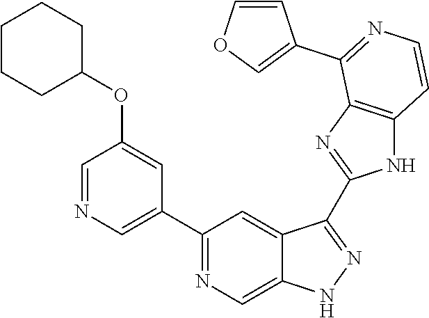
C1(C2=NC=C3C(=C2)C(C2=NC4=C(N2)C=CN=C4C2=COC=C2)=NN3)=CN=CC(OC2CCCCC2)=C1
